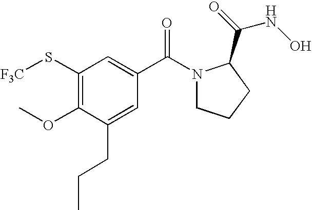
C1(S[F3C])=C(OC)C(CCC)=CC(C(N2CCCC2C(=O)NO)=O)=C1
